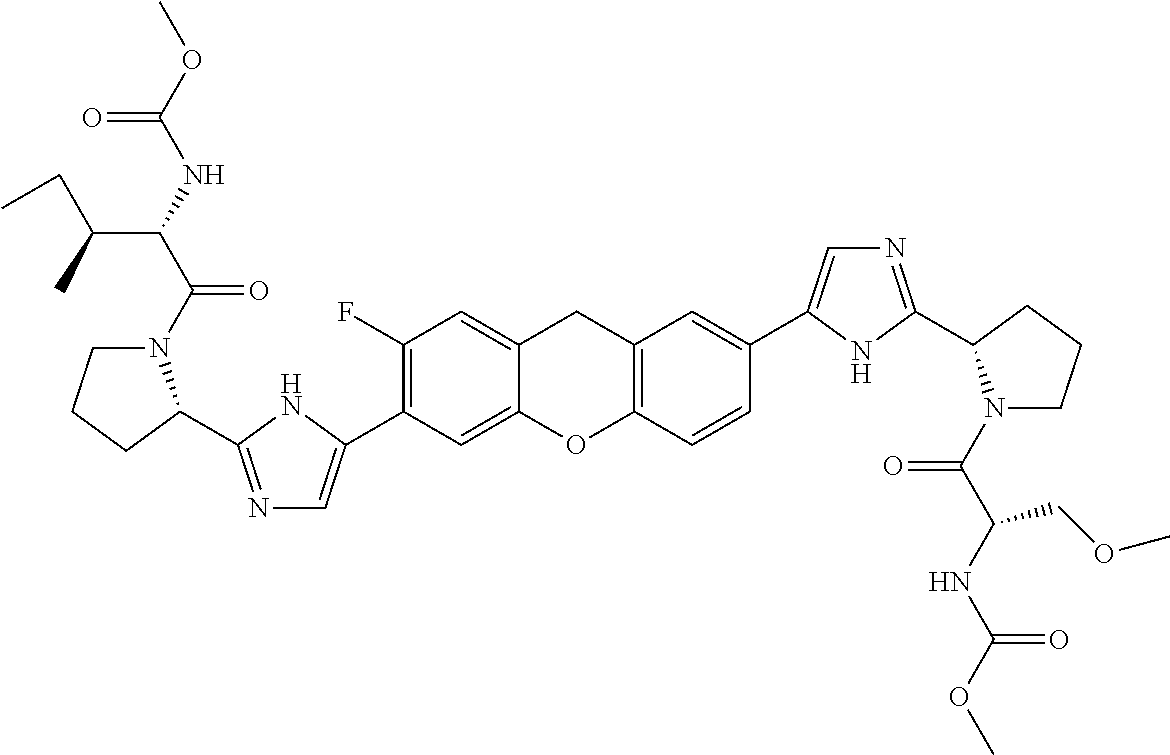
C1(C2=CN=C(C3N(C(=O)C(C(C)CC)NC(=O)OC)CCC3)N2)=C(F)C=C2CC3=C(C=CC(C4=CN=C(C5N(C(=O)C(NC(=O)OC)COC)CCC5)N4)=C3)OC2=C1
